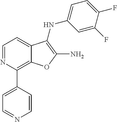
C12=C(C3=CC=NC=C3)N=CC=C1C(NC1=CC=C(F)C(F)=C1)=C(N)O2
